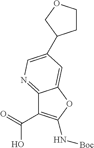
O=C(C1=C(N[Boc])OC2=CC(C3CCOC3)=CN=C12)O
